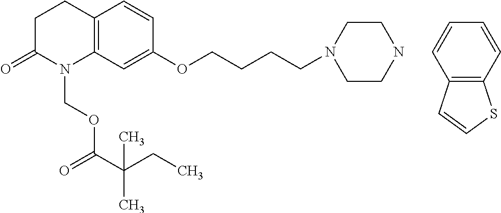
C1C(=O)N(COC(C(CC)(C)C)=O)C2=C(C1)C=CC(OCCCCN1CCNCC1)=C2.C1=CC=CC2=C1C=CS2
